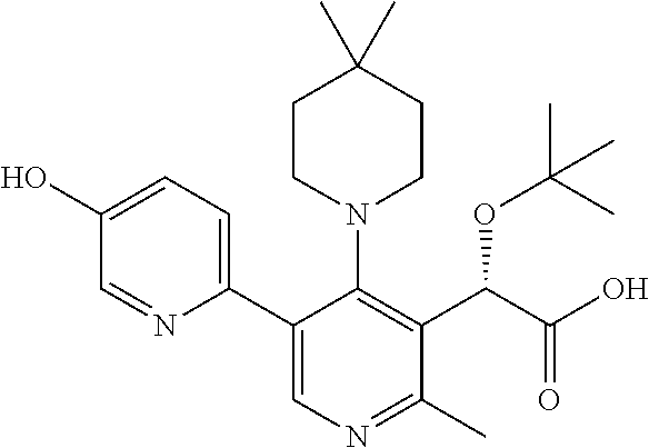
OC1=CC=C(C2=CN=C(C)C(C(C(O)=O)OC(C)(C)C)=C2N2CCC(C)(C)CC2)N=C1
